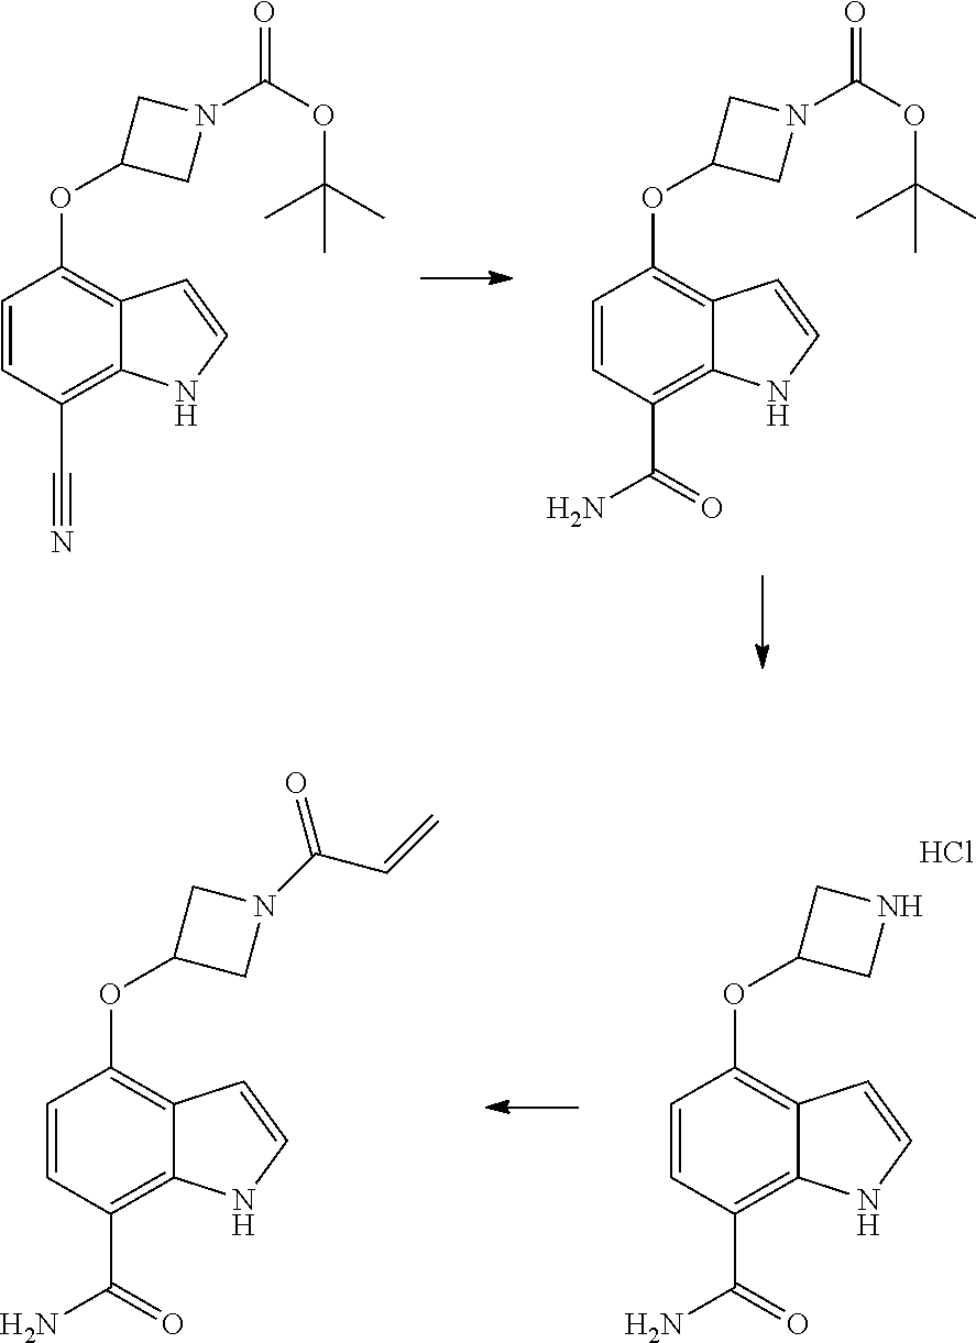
C1=CC(C#N)=C2C(=C1OC1CN(C(OC(C)(C)C)=O)C1)C=CN2.C1=CC(C(=O)N)=C2C(=C1OC1CN(C(OC(C)(C)C)=O)C1)C=CN2.C1=CC(C(=O)N)=C2C(=C1OC1CNC1)C=CN2.Cl.C1=CC(C(=O)N)=C2C(=C1OC1CN(C(C=C)=O)C1)C=CN2
